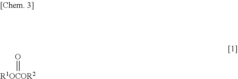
[R1OCOR2]=O
